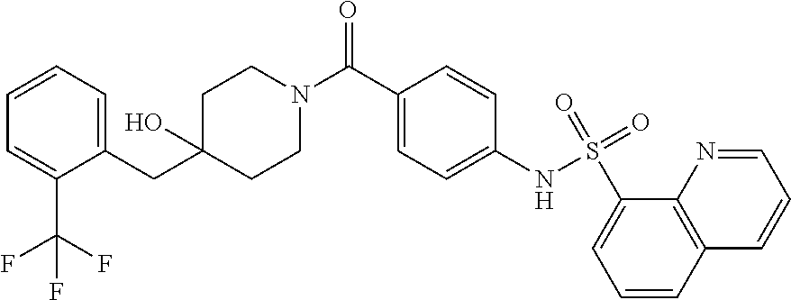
C1(CC2=CC=CC=C2C(F)(F)F)(O)CCN(C(=O)C2=CC=C(NS(=O)(=O)C3=CC=CC4=C3N=CC=C4)C=C2)CC1
